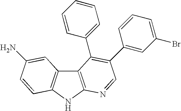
C12=C(NC3=C1C=C(N)C=C3)N=CC(C1=CC(Br)=CC=C1)=C2C1=CC=CC=C1
